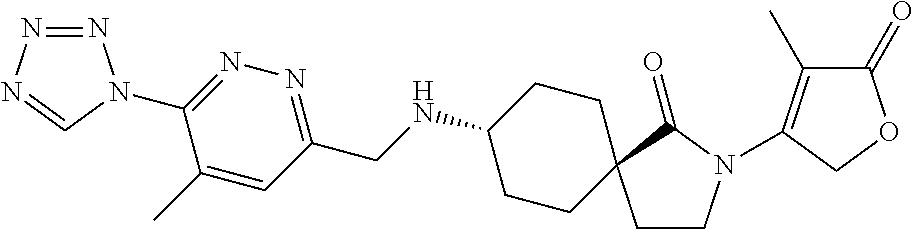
N1=C(N2N=NN=C2)C(C)=CC(CNC2CCC3(CC2)CCN(C2=C(C)C(=O)OC2)C3=O)=N1
